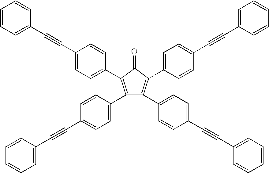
C1(C2=CC=C(C#CC3=CC=CC=C3)C=C2)=C(C2=CC=C(C#CC3=CC=CC=C3)C=C2)C(C2=CC=C(C#CC3=CC=CC=C3)C=C2)=C(C2=CC=C(C#CC3=CC=CC=C3)C=C2)C1=O
